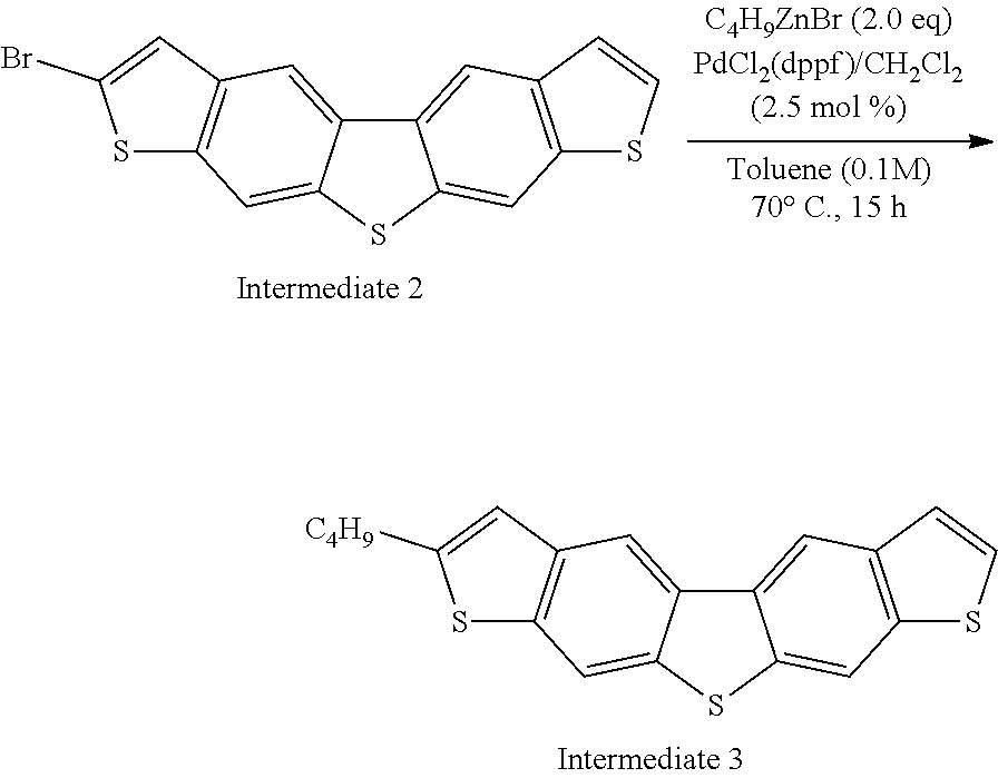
C12=CC3=C(C=C1SC1=CC4=C(C=C21)C=C([C4H9])S4)SC=C3.C12=CC3=C(C=C1SC1=CC4=C(C=C21)C=C(Br)S4)SC=C3
